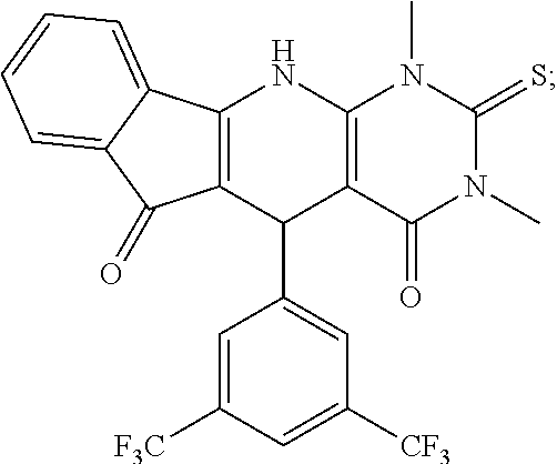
C12=C(C(C3=CC([CF3])=CC([F3C])=C3)C3=C(N1)N(C)C(=S)N(C)C3=O)C(=O)C1=CC=CC=C21
